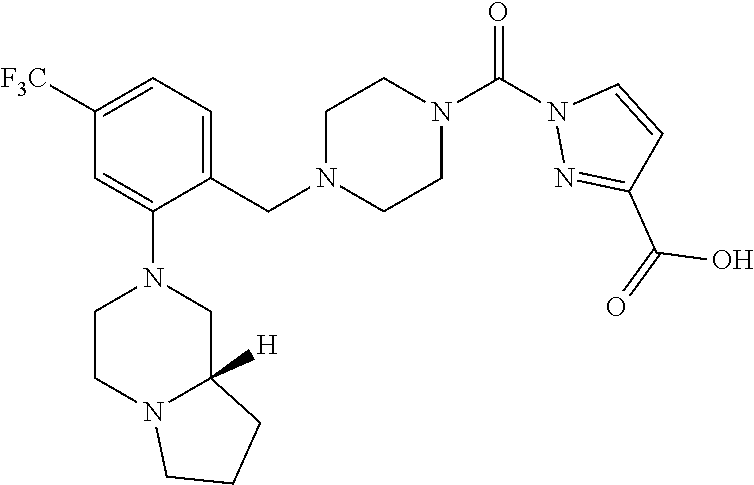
C1([F3C])=CC=C(CN2CCN(C(N3N=C(C(O)=O)C=C3)=O)CC2)C(N2CCN3C([H])(C2)CCC3)=C1
